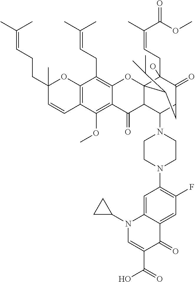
C12=C(C(OC)=C3C(=C1CC=C(C)C)OC14C(CC=C(C)C(OC)=O)(O)C(=O)C(CC1C(C)C)C(N1CCN(C5=C(F)C=C6C(=C5)N(C5CC5)C=C(C(=O)O)C6=O)CC1)C4C3=O)C=CC(CCC=C(C)C)(C)O2
